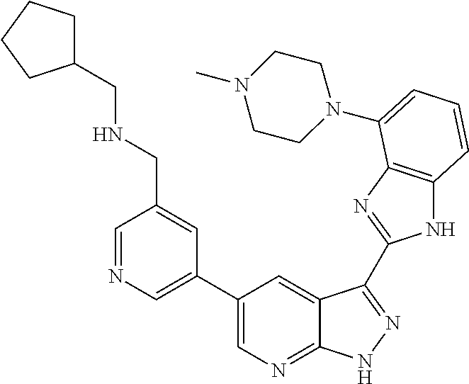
C1(C2=CN=CC(CNCC3CCCC3)=C2)=CN=C2C(=C1)C(C1=NC3=C(N1)C=CC=C3N1CCN(C)CC1)=NN2
